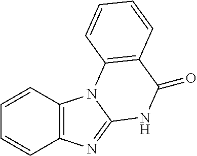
C1=CC2=C(C=C1)N=C1N2C2=C(C(=O)N1)C=CC=C2
